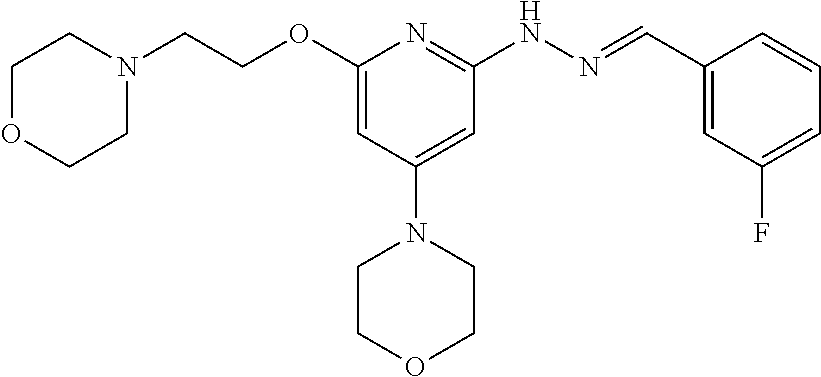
O(C1=CC(N2CCOCC2)=CC(NN=CC2=CC(F)=CC=C2)=N1)CCN1CCOCC1
